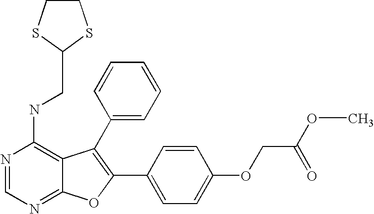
N1=CN=C2C(=C1NCC1SCCS1)C(C1=CC=CC=C1)=C(C1=CC=C(OCC(OC)=O)C=C1)O2
